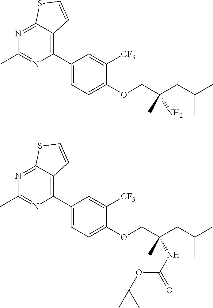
C1(C2=C3C(=NC(C)=N2)SC=C3)=CC=C(OCC(CC(C)C)(N)C)C([CF3])=C1.C1(C2=C3C(=NC(C)=N2)SC=C3)=CC=C(OCC(CC(C)C)(NC(=O)OC(C)(C)C)C)C([CF3])=C1
